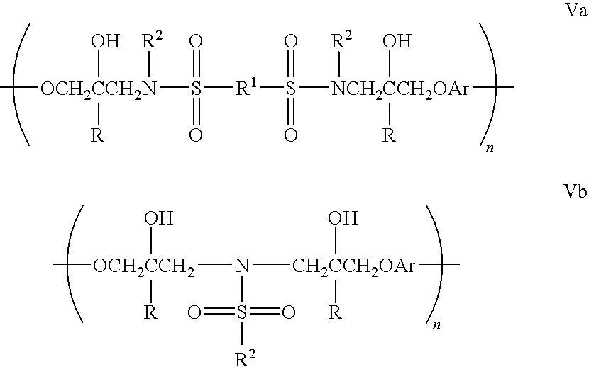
C[OCH2CCH2N](S([R1]S([NCH2CCH2OAr](C)([R2])(O)[R])(=O)=O)(=O)=O)(O)([R])[R2].C[OCH2CCH2](N([CH2CCH2OAr](C)(O)[R])S([R2])(=O)=O)(O)[R]
